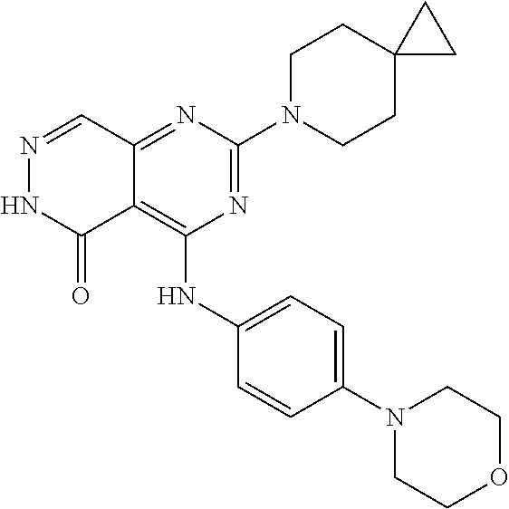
C12=NC(N3CCC4(CC3)CC4)=NC(NC3=CC=C(N4CCOCC4)C=C3)=C1C(=O)NN=C2
